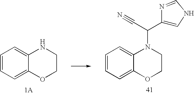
C1=CC=C2C(=C1)OCCN2.C1=CC=C2C(=C1)OCCN2C(C#N)C1=CNC=N1
